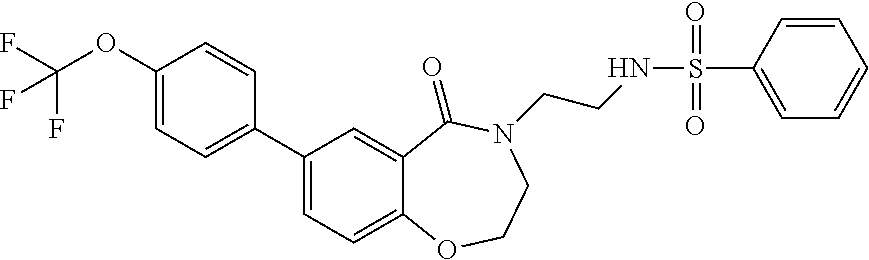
C1(C2=CC=C3C(=C2)C(=O)N(CCNS(=O)(=O)C2=CC=CC=C2)CCO3)=CC=C(OC(F)(F)F)C=C1
